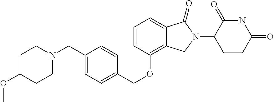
C1CN(CC2=CC=C(COC3=C4C(=CC=C3)C(=O)N(C3CCC(=O)NC3=O)C4)C=C2)CCC1OC
